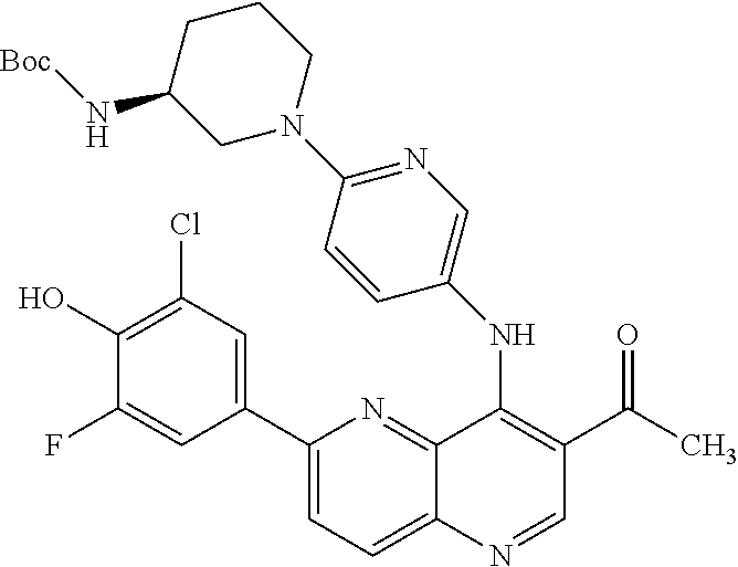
C1(C2=CC(Cl)=C(O)C(F)=C2)=CC=C2C(=N1)C(NC1=CN=C(N3CCCC(N[Boc])C3)C=C1)=C(C(=O)C)C=N2
